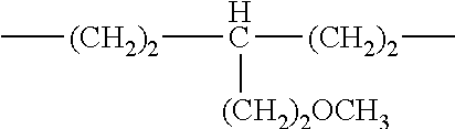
C[(CH2)2]C([(CH2)2]C)[(CH2)2OCH3]
